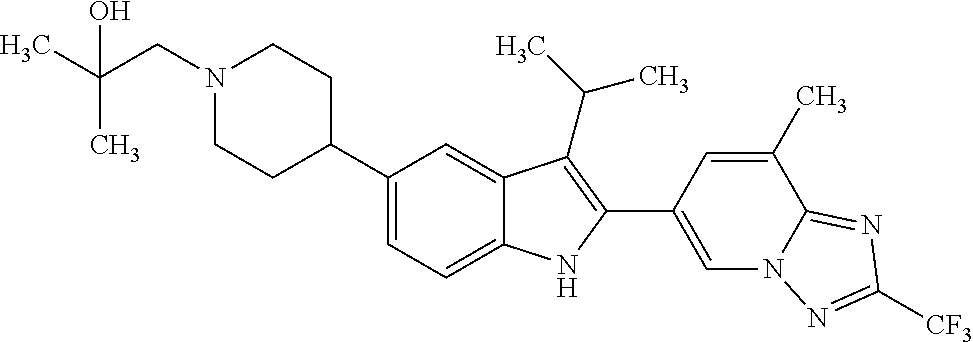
C1(C2CCN(CC(C)(C)O)CC2)=CC=C2C(=C1)C(C(C)C)=C(C1=CN3C(=NC([CF3])=N3)C(C)=C1)N2
